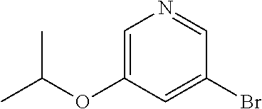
BrC1=CC(OC(C)C)=CN=C1
